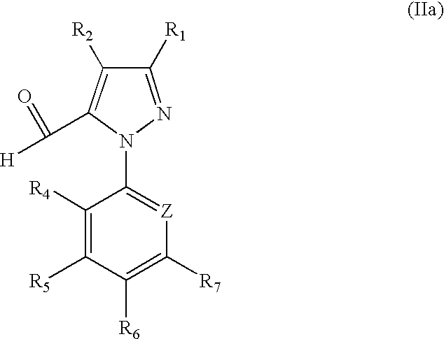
C1([R1])=NN(C2=[Z]C([R7])=C([R6])C([R5])=C2[R4])C(C([H])=O)=C1[R2]
